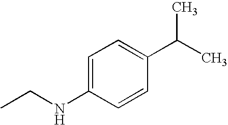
C1=C(NCC)C=CC(C(C)C)=C1
